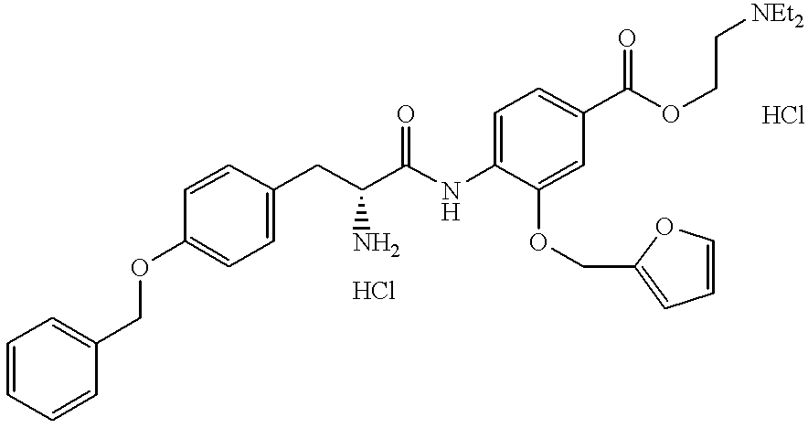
C1=CC=CC(COC2=CC=C(CC(C(NC3=CC=C(C(OCC[NEt2])=O)C=C3OCC3=CC=CO3)=O)N)C=C2)=C1
